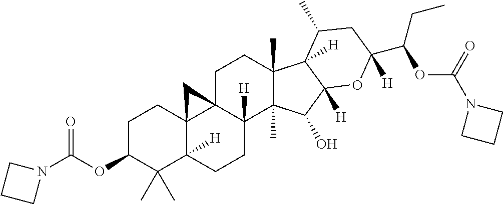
C1C23C4(C([H])(CCC2([H])C2(C)C(C)(C1)C1([H])C(C)CC(C(OC(=O)N5CCC5)CC)([H])OC1([H])C2O)C(C)(C)C(OC(=O)N1CCC1)CC4)C3
